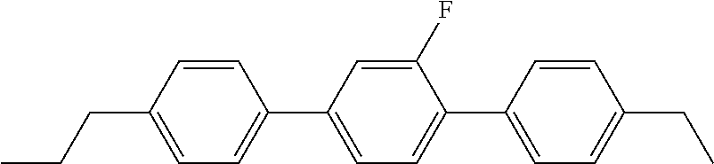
C1=CC(C2=CC=C(C3=CC=C(CCC)C=C3)C=C2F)=CC=C1CC
